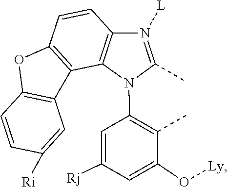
C1(N2C3=C(C=CC4=C3C3=C(O4)C=CC([Ri])=C3)N([L])=C2C)=C(C)C(O[Ly])=CC([Rj])=C1
